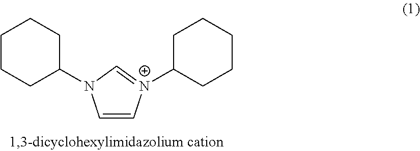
C1=C[N+](C2CCCCC2)=CN1C1CCCCC1
